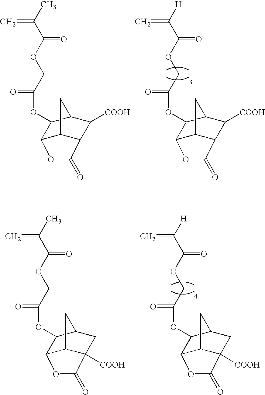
O(C(COC(C(C)=C)=O)=O)C1C2C3C(C([COOH])C1C3)C(=O)O2.O(C(COC(C([H])=C)=O)=O)C1C2C3C(C([COOH])C1C3)C(=O)O2.O(C(COC(C(C)=C)=O)=O)C1C2C3C([COOH])(CC1C3)C(=O)O2.O(C(COC(C([H])=C)=O)=O)C1C2C3C([COOH])(CC1C3)C(=O)O2
